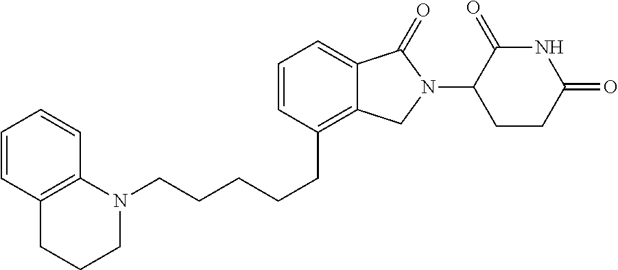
C(CCCC1=C2C(=CC=C1)C(=O)N(C1C(=O)NC(=O)CC1)C2)CN1C2=C(C=CC=C2)CCC1
